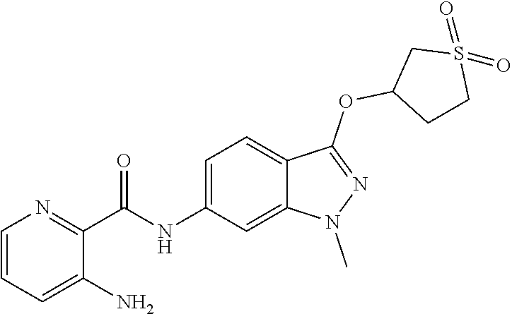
C1=CC=C(N)C(C(NC2=CC=C3C(=C2)N(C)N=C3OC2CCS(=O)(=O)C2)=O)=N1
